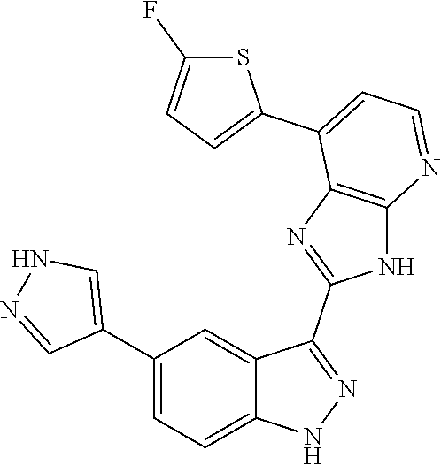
C1(C2=CC=C3C(=C2)C(C2=NC4=C(N2)N=CC=C4C2=CC=C(F)S2)=NN3)=CNN=C1
